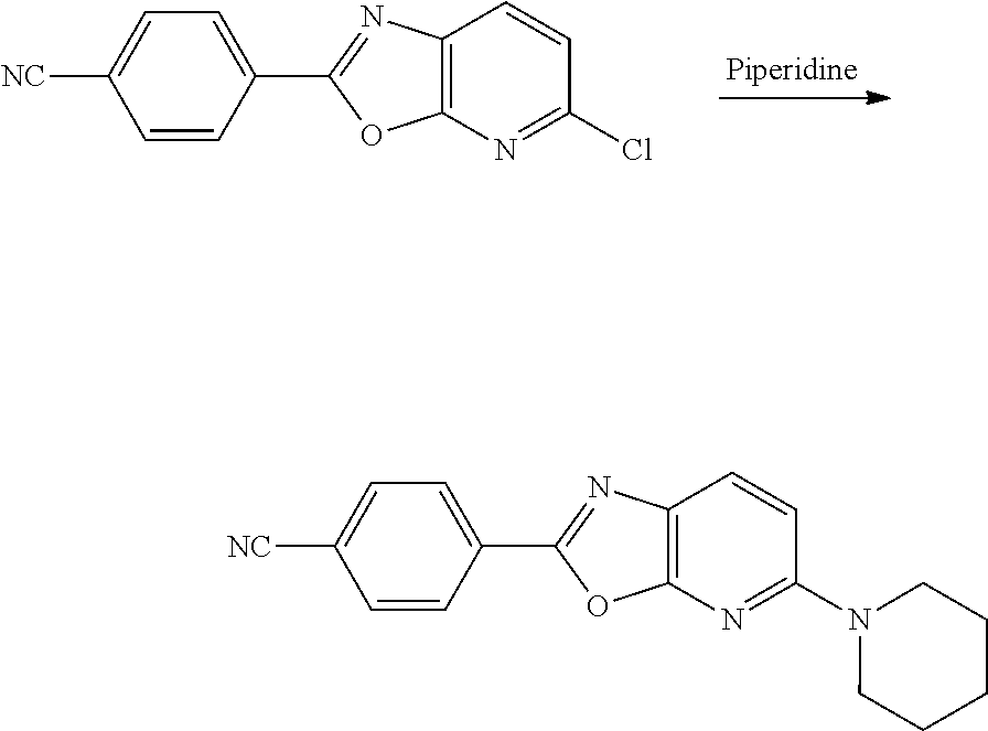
C1=C([NC])C=CC(C2=NC3=C(O2)N=C(Cl)C=C3)=C1.C1=C([NC])C=CC(C2=NC3=C(O2)N=C(N2CCCCC2)C=C3)=C1
